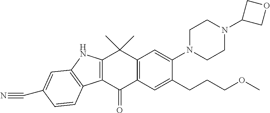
C12=C(C(=O)C3=C(C1(C)C)C=C(N1CCN(C4COC4)CC1)C(CCCOC)=C3)C1=C(N2)C=C(C#N)C=C1
